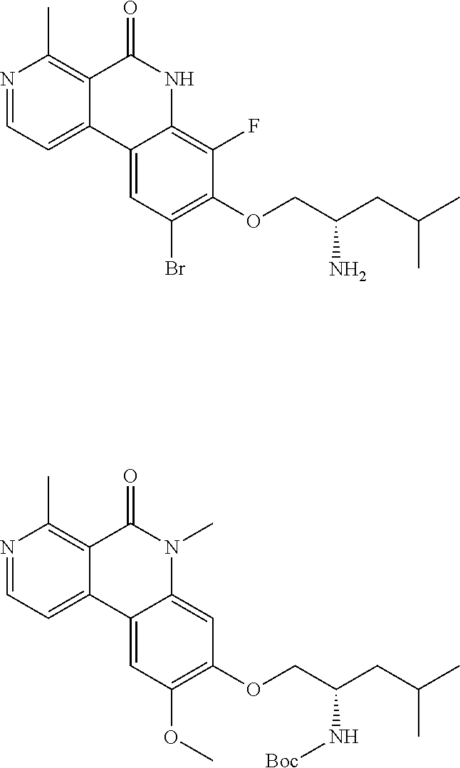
N1=CC=C2C(=C1C)C(=O)NC1=C(F)C(OCC(CC(C)C)N)=C(Br)C=C21.N1=CC=C2C(=C1C)C(=O)N(C)C1=CC(OCC(CC(C)C)N[Boc])=C(OC)C=C21
